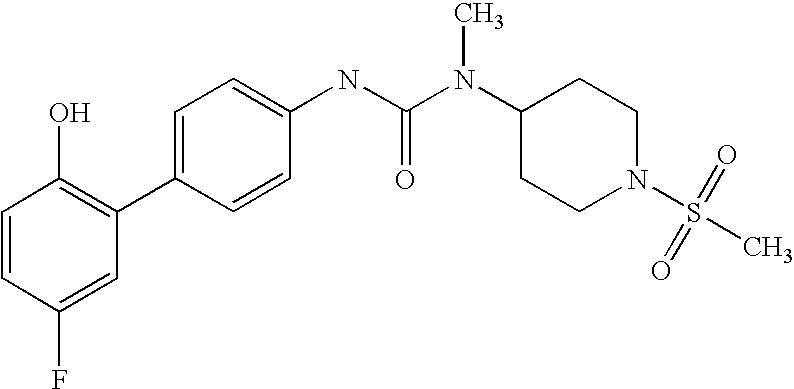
C1=CC(F)=CC(C2=CC=C(NC(N(C3CCN(S(C)(=O)=O)CC3)C)=O)C=C2)=C1O
